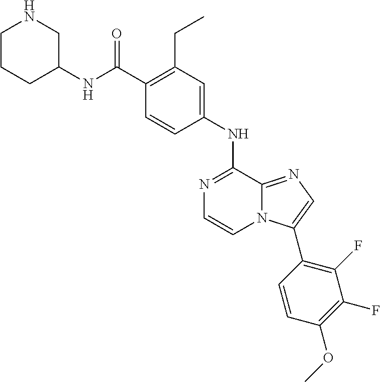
N1=C(NC2=CC(CC)=C(C(NC3CNCCC3)=O)C=C2)C2=NC=C(C3=C(F)C(F)=C(OC)C=C3)N2C=C1
